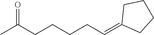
CC(CCCCC=C1CCCC1)=O
